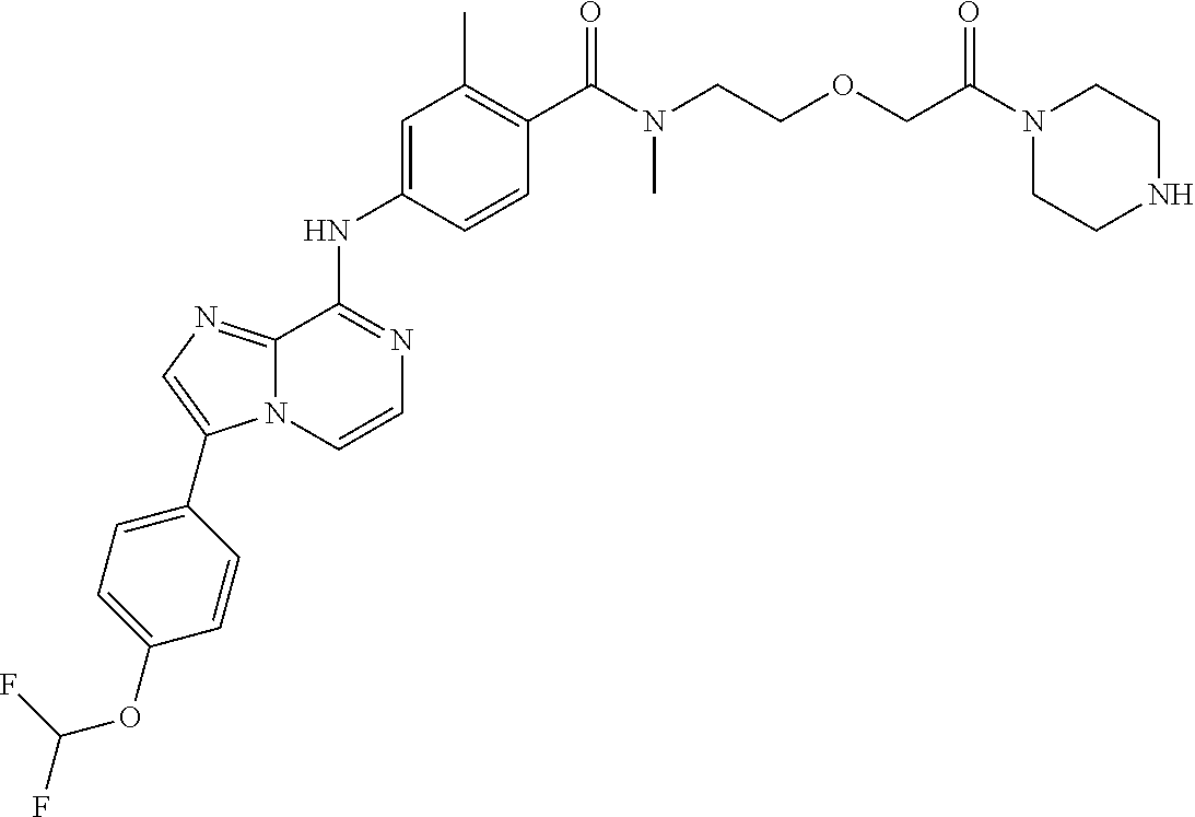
C(C1=C(C)C=C(NC2=NC=CN3C2=NC=C3C2=CC=C(OC(F)F)C=C2)C=C1)(=O)N(CCOCC(N1CCNCC1)=O)C
